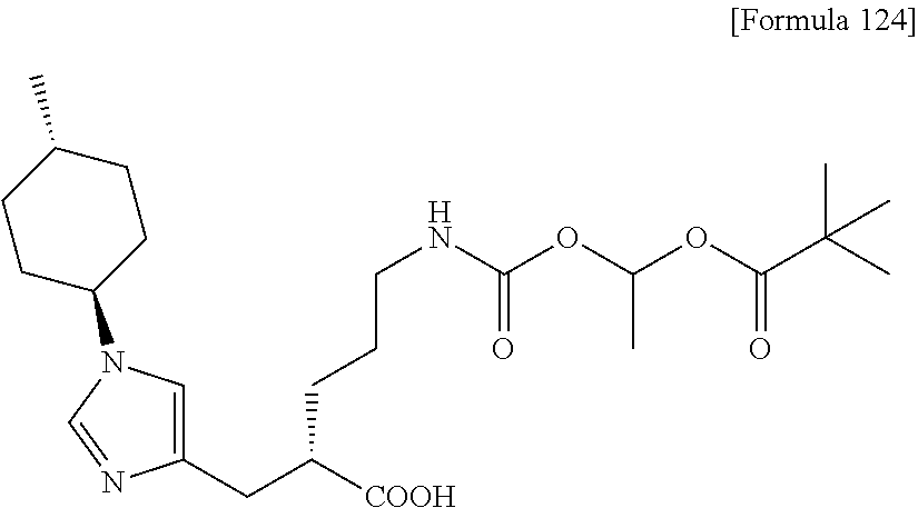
C(CNC(OC(OC(C(C)(C)C)=O)C)=O)CC(CC1=CN(C2CCC(C)CC2)C=N1)[COOH]
